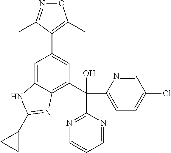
C1=C2C(=C(C(C3=CC=C(Cl)C=N3)(C3=NC=CC=N3)O)C=C1C1=C(C)ON=C1C)N=C(C1CC1)N2
